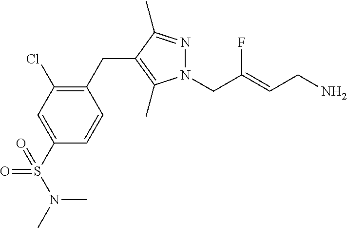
N1(CC(=CCN)F)N=C(C)C(CC2=C(Cl)C=C(S(N(C)C)(=O)=O)C=C2)=C1C
